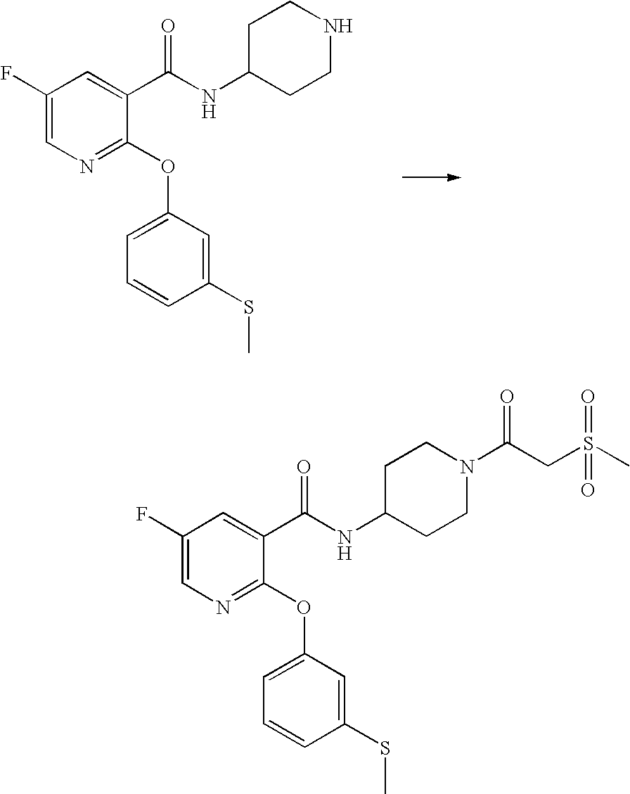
C1(F)=CN=C(OC2=CC=CC(SC)=C2)C(C(NC2CCNCC2)=O)=C1.C1(F)=CN=C(OC2=CC=CC(SC)=C2)C(C(NC2CCN(C(CS(=O)(C)=O)=O)CC2)=O)=C1
